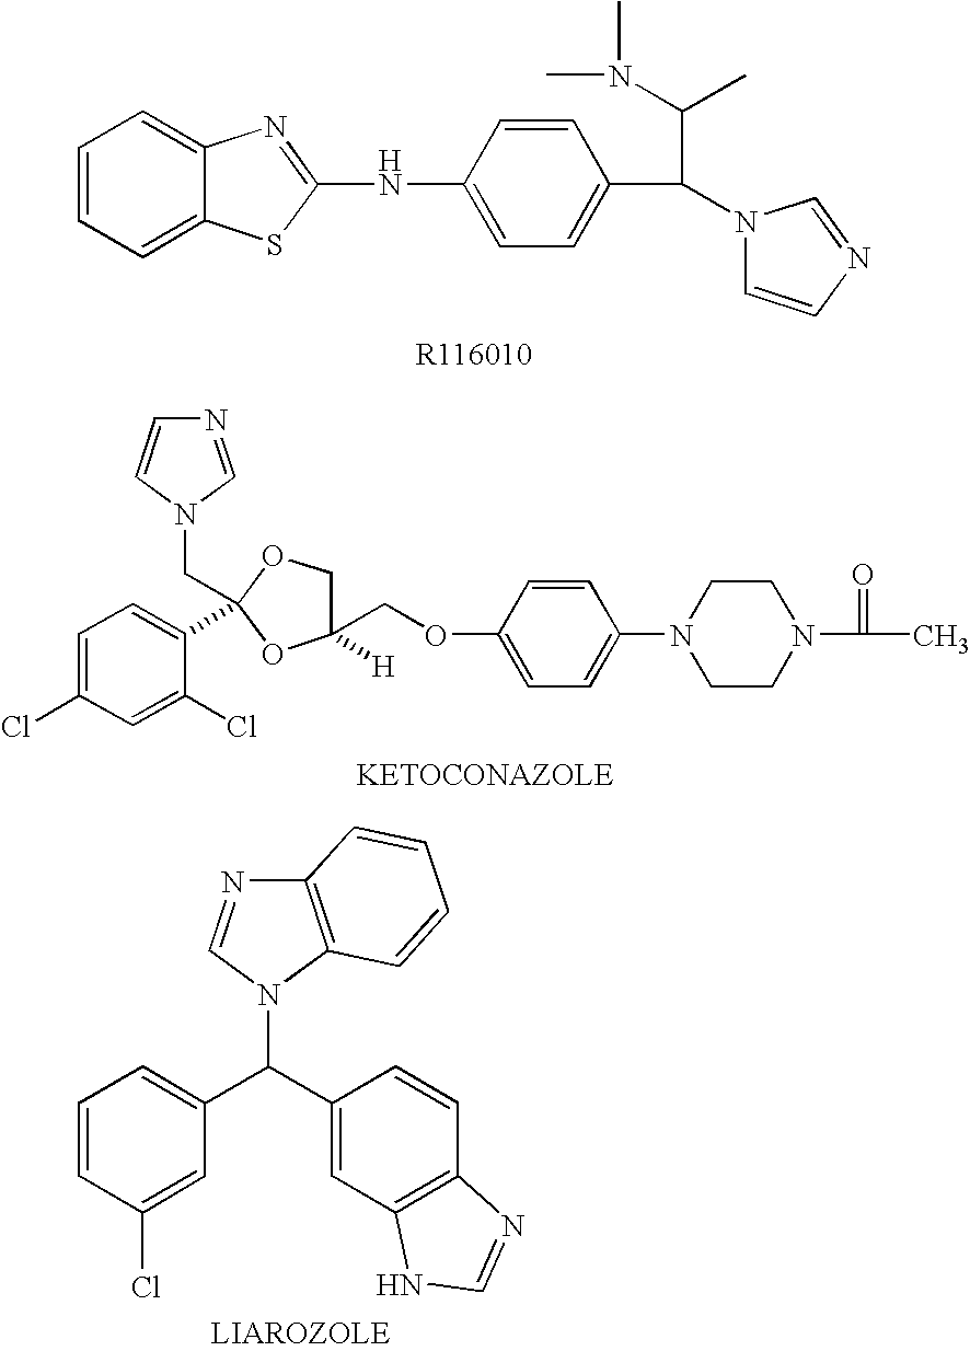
C1=CC=C2C(=C1)N=C(NC1=CC=C(C(C(N(C)C)C)N3C=CN=C3)C=C1)S2.C1=C(Cl)C=C(Cl)C(C2(CN3C=NC=C3)OC(COC3=CC=C(N4CCN(C(C)=O)CC4)C=C3)([H])CO2)=C1.C1(C(N2C3=C(N=C2)C=CC=C3)C2=CC=CC(Cl)=C2)=CC2=C(C=C1)N=CN2
